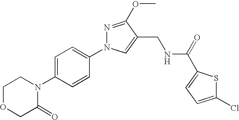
C1OCC(=O)N(C2=CC=C(N3N=C(OC)C(CNC(=O)C4=CC=C(Cl)S4)=C3)C=C2)C1
